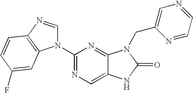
C12=CN=C(N3C=NC4=C3C=C(F)C=C4)N=C1N(CC1=CN=CC=N1)C(=O)N2
